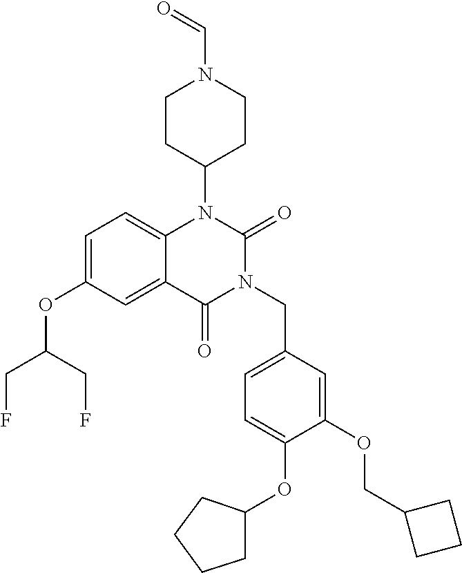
C1=C(OC(CF)CF)C=C2C(=C1)N(C1CCN(C=O)CC1)C(=O)N(CC1=CC=C(OC3CCCC3)C(OCC3CCC3)=C1)C2=O
